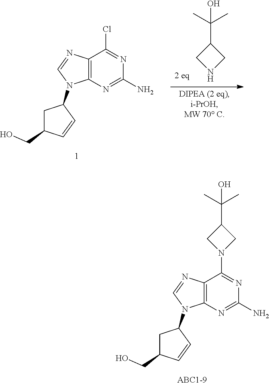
C12=C(N=C(N)N=C1Cl)N(C1CC(CO)C=C1)C=N2.N1CC(C(C)(C)O)C1.C12=C(N=C(N)N=C1N1CC(C(C)(C)O)C1)N(C1CC(CO)C=C1)C=N2
